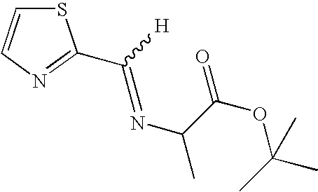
S1C=CN=C1C([H])=NC(C(OC(C)(C)C)=O)C
